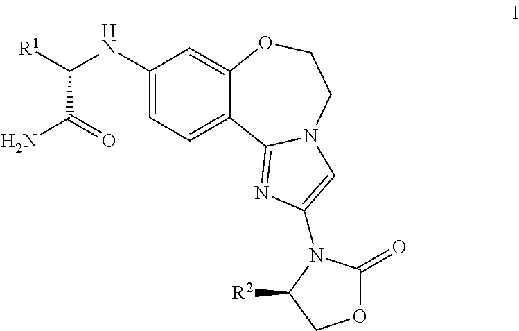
C1(NC([R1])C(=O)N)=CC=C2C(=C1)OCCN1C2=NC(N2C(=O)OCC2[R2])=C1
